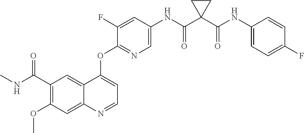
C1(OC)=C(C(NC)=O)C=C2C(=C1)N=CC=C2OC1=NC=C(NC(C2(C(NC3=CC=C(F)C=C3)=O)CC2)=O)C=C1F
